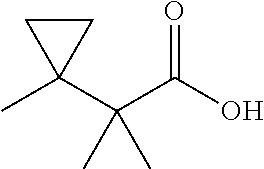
C(C(O)=O)(C1(C)CC1)(C)C
